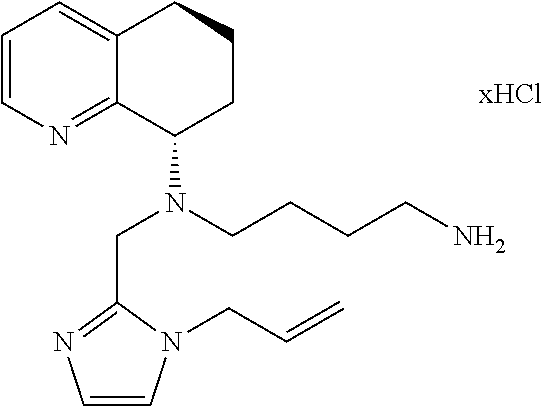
C1=CN=C2C(=C1)CCCC2N(CCCCN)CC1=NC=CN1CC=C
